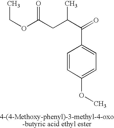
CCOC(=O)CC(C(=O)C1=CC=C(OC)C=C1)C
